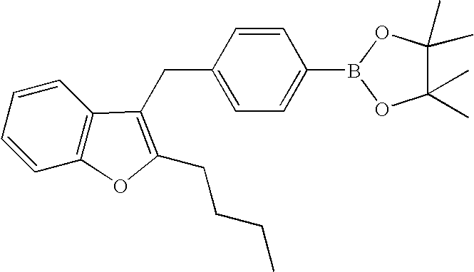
C1=CC=CC2=C1C(CC1=CC=C(B3OC(C)(C)C(C)(C)O3)C=C1)=C(CCCC)O2
